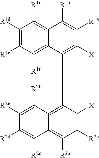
C1([R1d])=C([R1e])C([R1f])=C2C(=C1[R1c])C([R1b])=C([R1a])C([X])=C2C1=C2C(=C([R2b])C([R2a])=C1[X])C([R2c])=C([R2d])C([R2e])=C2[R2f]
